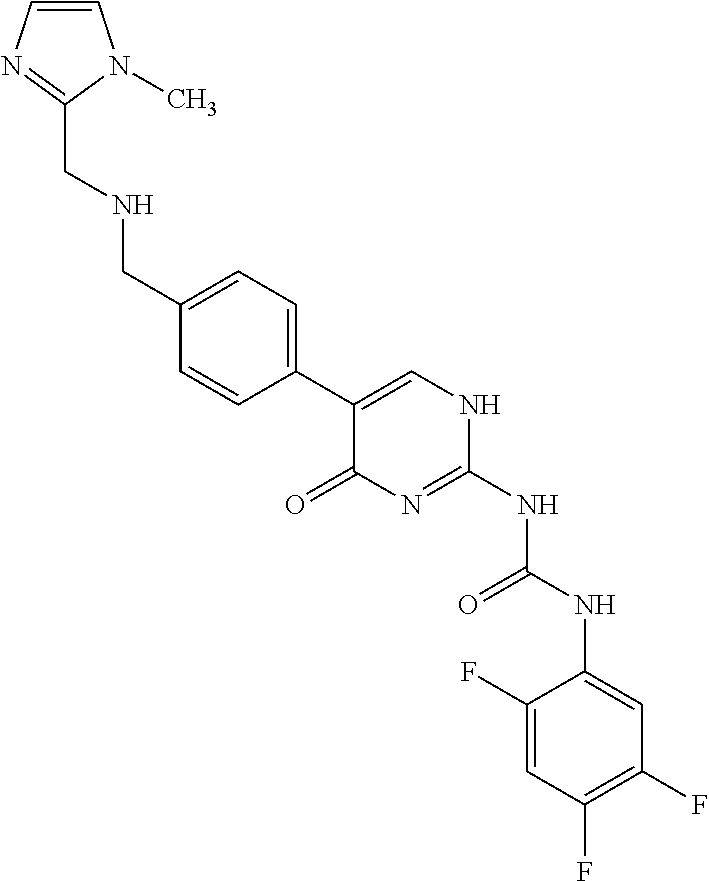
C1(F)=CC(F)=C(F)C=C1NC(NC1=NC(=O)C(C2=CC=C(CNCC3=NC=CN3C)C=C2)=CN1)=O
